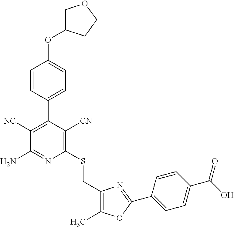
C1=CC(C2=C([NC])C(N)=NC(SCC3=C(C)OC(C4=CC=C(C(O)=O)C=C4)=N3)=C2[CN])=CC=C1OC1COCC1
